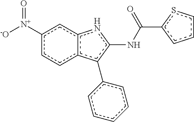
c1([N+]([-O])=O)ccc2c(c1)nc(NC(c1cccs1)=O)c2-c1ccccc1
